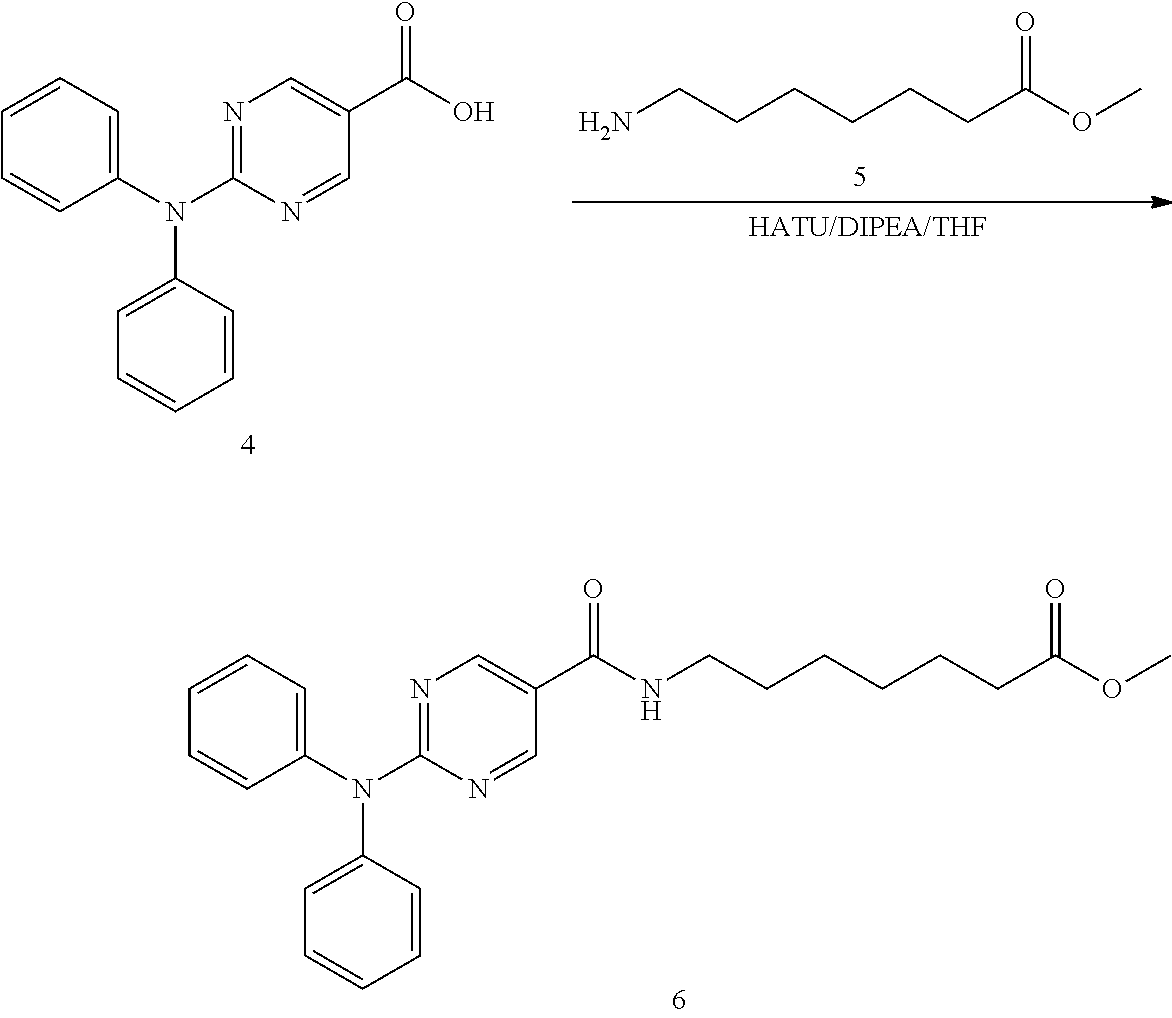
NCCCCCCC(OC)=O.C1(N(C2=NC=C(C(O)=O)C=N2)C2=CC=CC=C2)=CC=CC=C1.C1(N(C2=NC=C(C(=O)NCCCCCCC(OC)=O)C=N2)C2=CC=CC=C2)=CC=CC=C1
